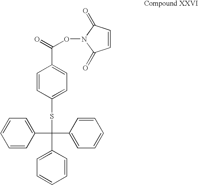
S(C(C1=CC=CC=C1)(C1=CC=CC=C1)C1=CC=CC=C1)C1=CC=C(C(=O)ON2C(=O)C=CC2=O)C=C1
